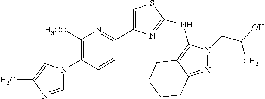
C1=NC(C)=CN1C1=C([H3CO])N=C(C2=CSC(NC3=C4C(=NN3CC(O)C)CCCC4)=N2)C=C1
